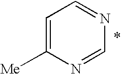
C1=C([Me])N=CN=C1
